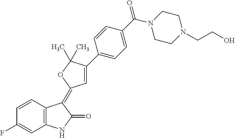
C1=CC(F)=CC2=C1C(=C1C=C(C3=CC=C(C(=O)N4CCN(CCO)CC4)C=C3)C(C)(C)O1)C(=O)N2
